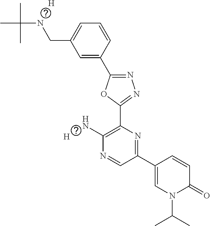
C1=C(C2=NN=C(C3=C(N)N=CC(C4=CN(C(C)C)C(=O)C=C4)=N3)O2)C=CC=C1CNC(C)(C)C.[H].[H]
